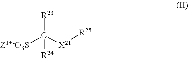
[Z1+-O3S]C([X21][R25])([R23])[R24]
